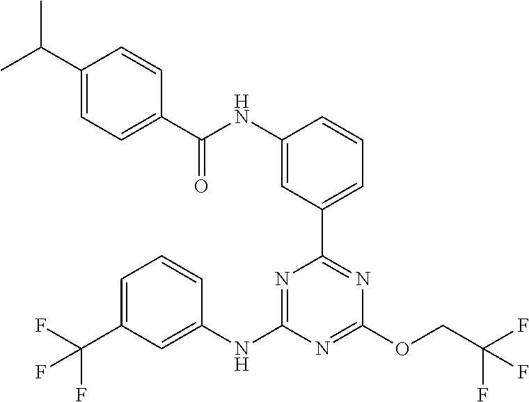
N1=C(OCC(F)(F)F)N=C(C2=CC=CC(NC(=O)C3=CC=C(C(C)C)C=C3)=C2)N=C1NC1=CC(C(F)(F)F)=CC=C1
